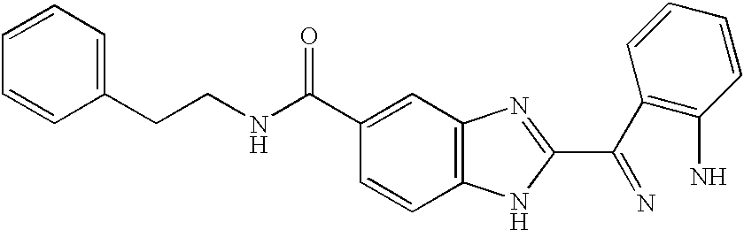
C12=C(C=C(C(NCCC3=CC=CC=C3)=O)C=C1)N=C(C(C1=C(N)C=CC=C1)=N)N2
